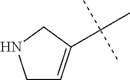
C1C=C(C(C)(C)C)CN1
